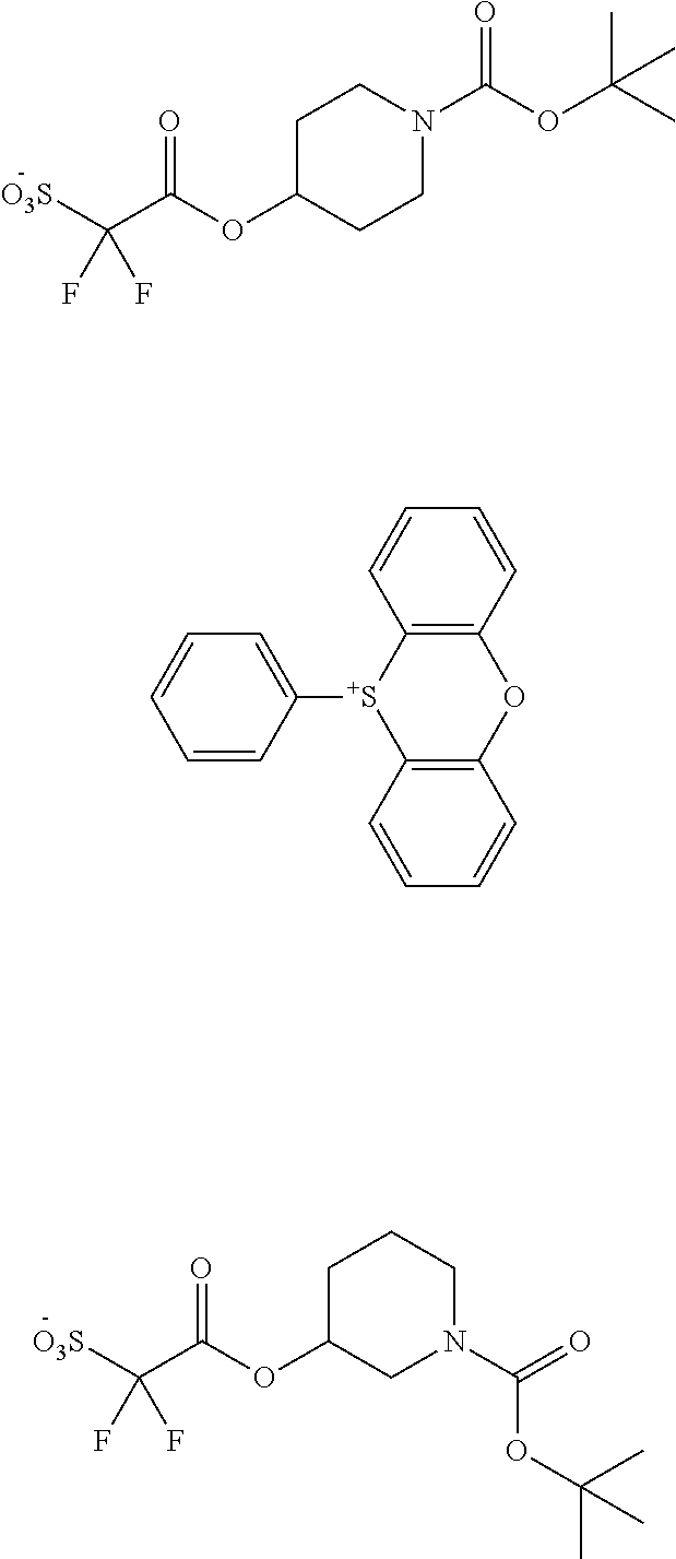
C1C(OC(C([O3S])(F)F)=O)CCN(C(OC(C)(C)C)=O)C1.C1C(OC(C([O3S])(F)F)=O)CN(C(OC(C)(C)C)=O)CC1.C12=C(C=CC=C1)[S+](C1=CC=CC=C1)C1=C(O2)C=CC=C1
